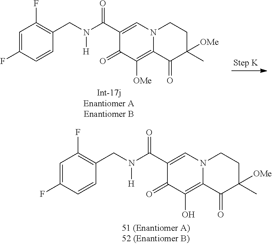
C1(C(N(CC2=C(F)C=C(F)C=C2)[H])=O)=CN2C(=C([OMe])C1=O)C(=O)C(C)([OMe])CC2.C1(C(N(CC2=C(F)C=C(F)C=C2)[H])=O)=CN2C(=C(O)C1=O)C(=O)C(C)([OMe])CC2
